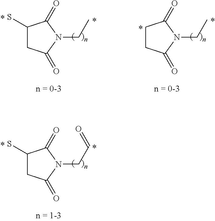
C1(S)CC(=O)N(CC=O)C1=O.C1(S)CC(=O)N(CC)C1=O.C1CC(=O)N(CC)C1=O
